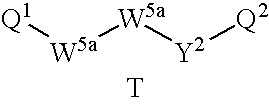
[Q1][W5a][W5a][Y2][Q2].[T]
